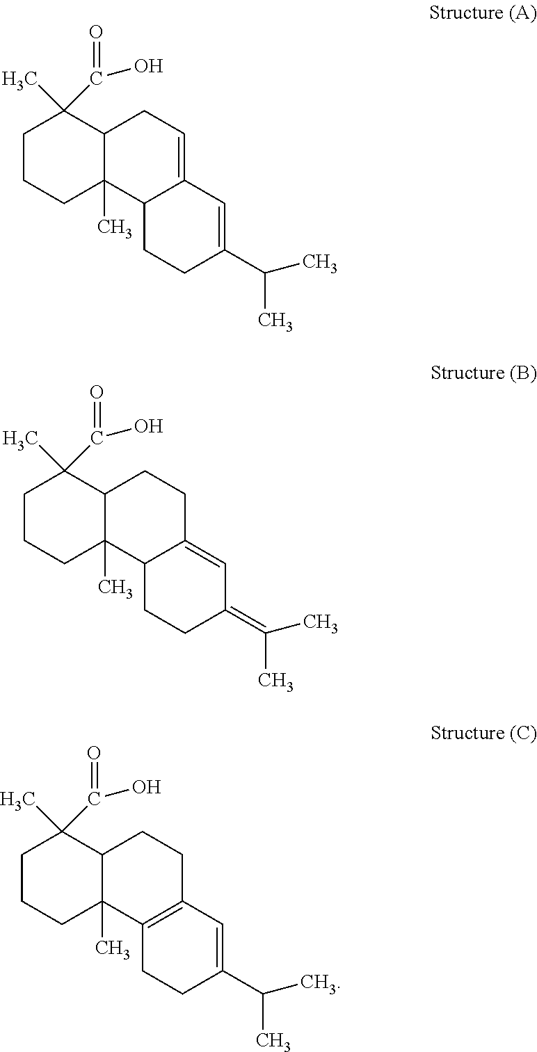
C1CCC2(C)C(C1(C)C(=O)O)CC=C1C2CCC(C(C)C)=C1.C1CCC2(C)C(C1(C)C(=O)O)CCC1=CC(=C(C)C)CCC21.C1CCC2(C)C(C1(C)C(=O)O)CCC1=C2CCC(C(C)C)=C1
